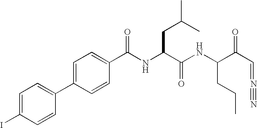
C1=CC(I)=CC=C1C1=CC=C(C(NC(C(NC(C(C=N#N)=O)CCC)=O)CC(C)C)=O)C=C1
